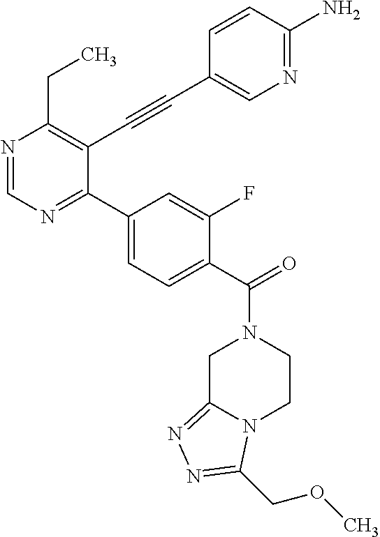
N1=CN=C(C2=CC=C(C(=O)N3CC4=NN=C(COC)N4CC3)C(F)=C2)C(C#CC2=CN=C(N)C=C2)=C1CC
